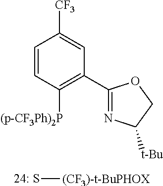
C1=CC([(p-CF3Ph)2P])=C(C2=NC([t-Bu])CO2)C=C1[CF3].[24: S][(CF3)-t-BuPHOX]
